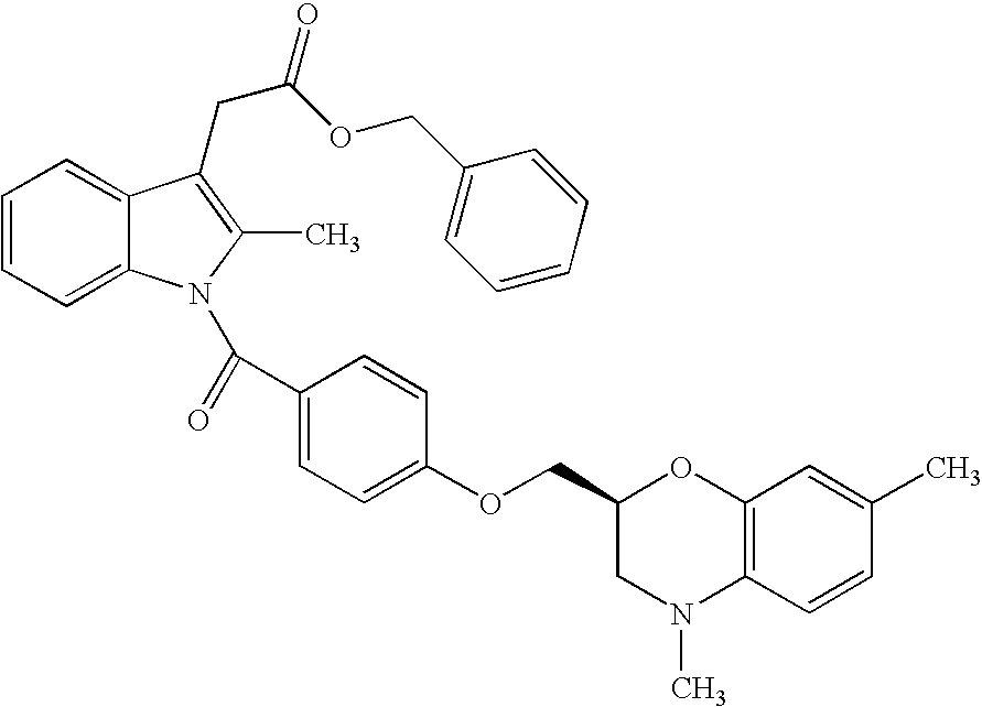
C1=CC=C2C(=C1)C(CC(=O)OCC1=CC=CC=C1)=C(C)N2C(C1=CC=C(OCC2CN(C)C3=C(O2)C=C(C)C=C3)C=C1)=O
